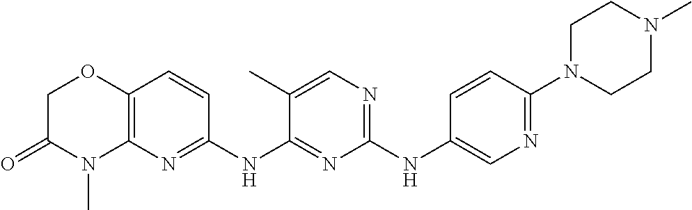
C1(NC2=CN=C(N3CCN(C)CC3)C=C2)=NC=C(C)C(NC2=NC3=C(C=C2)OCC(=O)N3C)=N1
